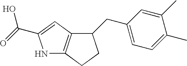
N1C2=C(C=C1C(=O)O)C(CC1=CC=C(C)C(C)=C1)CC2
